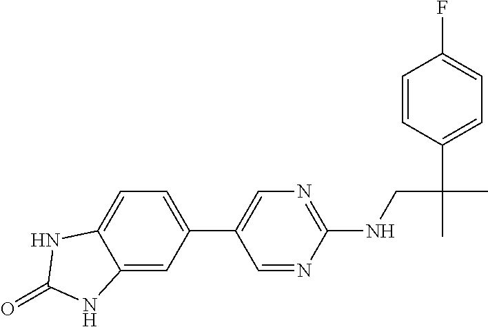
C1(C2=CN=C(NCC(C)(C3=CC=C(F)C=C3)C)N=C2)=CC=C2C(=C1)NC(=O)N2
